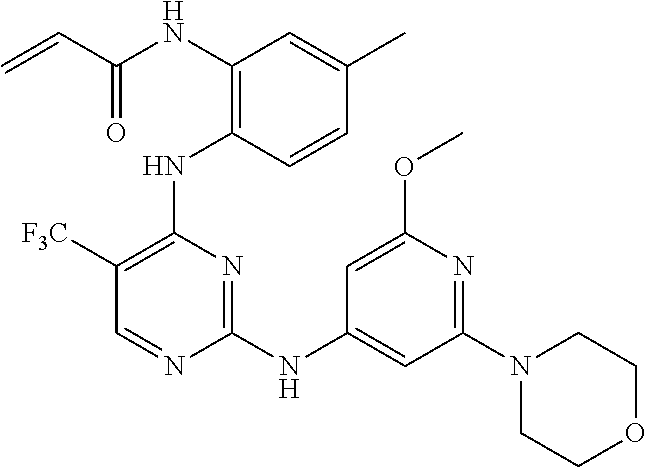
N(C1=C(NC2=C([F3C])C=NC(NC3=CC(N4CCOCC4)=NC(OC)=C3)=N2)C=CC(C)=C1)C(C=C)=O
